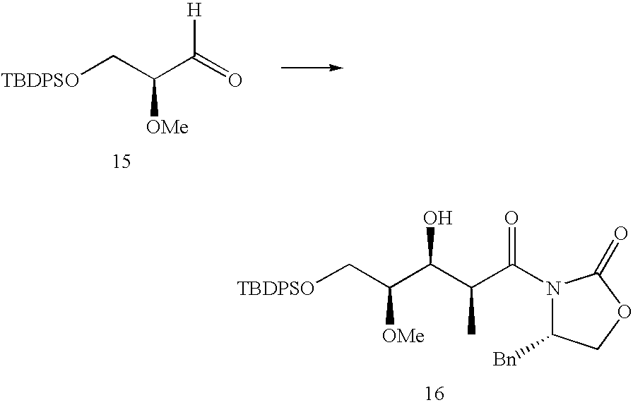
[TBDPSO]CC(C(=O)[H])[OMe].[TBDPSO]CC(C(C(C)C(N1C([Bn])COC1=O)=O)O)[OMe]
